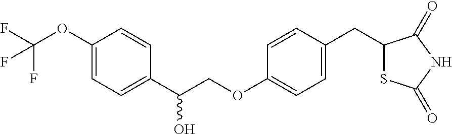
C1(OC(F)(F)F)=CC=C(C(COC2=CC=C(CC3SC(=O)NC3=O)C=C2)O)C=C1
